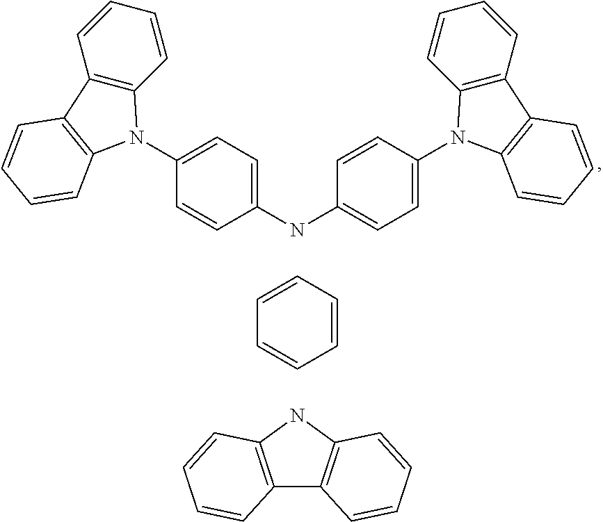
C1=CC(NC2=CC=C(N3C4=C(C=CC=C4)C4=C3C=CC=C4)C=C2)=CC=C1N1C2=C(C=CC=C2)C2=C1C=CC=C2.C12=C(NC3=C1C=CC=C3)C=CC=C2.C1=CC=CC=C1
